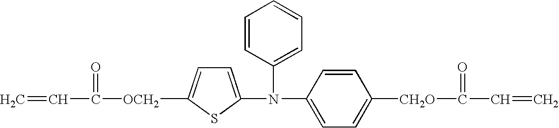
N(C1=CC=C([CH2O]C(=O)C=C)C=C1)(C1=CC=CC=C1)C1=CC=C([OCH2]C(=O)C=C)S1
